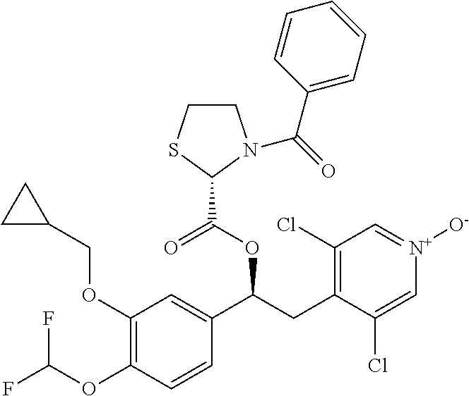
O(C1=C(OC(F)F)C=CC(C(OC(=O)C2SCCN2C(=O)C2=CC=CC=C2)CC2=C(Cl)C=[N+]([O-])C=C2Cl)=C1)CC1CC1
